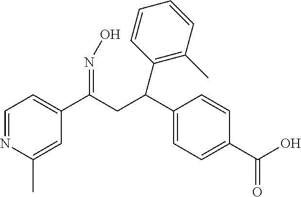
C1=NC(C)=CC(C(CC(C2=CC=C(C(O)=O)C=C2)C2=C(C)C=CC=C2)=NO)=C1
